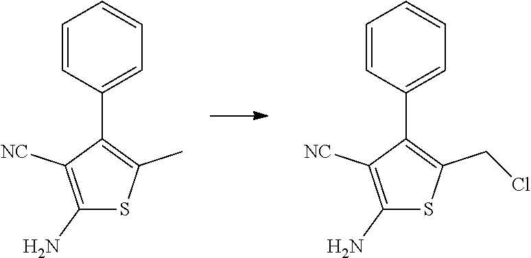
C1=CC(C2=C(C)SC(N)=C2[NC])=CC=C1.C1=CC(C2=C(CCl)SC(N)=C2[NC])=CC=C1
